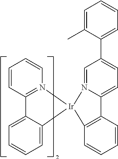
C12=CC=CC=C1[Ir]1(N3=C2C=CC=C3)C2=C(C=CC=C2)C2=CC=C(C3=CC=CC=C3C)C=N21
